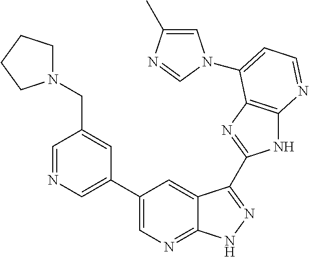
C1=NC=C(C2=CN=C3C(=C2)C(C2=NC4=C(N2)N=CC=C4N2C=C(C)N=C2)=NN3)C=C1CN1CCCC1
